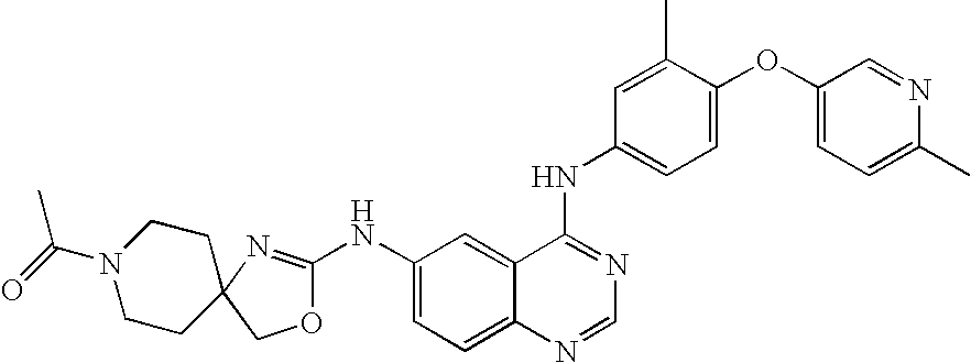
C1OC(NC2=CC=C3C(=C2)C(NC2=CC=C(OC4=CC=C(C)N=C4)C(C)=C2)=NC=N3)=NC12CCN(C(=O)C)CC2
